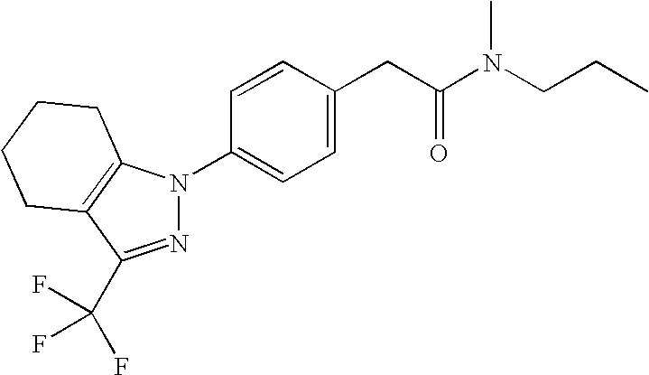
C1=CC(CC(N(C)CCC)=O)=CC=C1N1N=C(C(F)(F)F)C2=C1CCCC2
